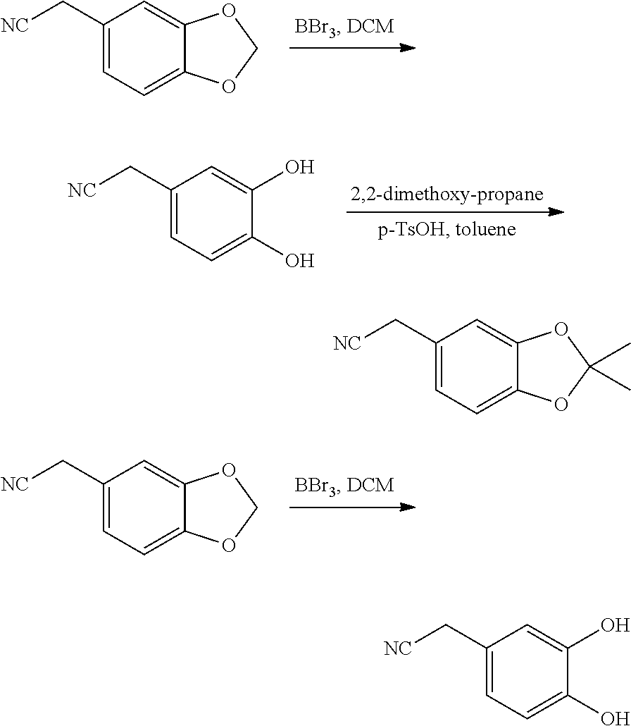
C1(C[NC])=CC=C2C(=C1)OCO2.C1(C[NC])=CC=C2C(=C1)OCO2.C1(C[NC])=CC=C(O)C(O)=C1.C1(C[NC])=CC=C2C(=C1)OC(C)(C)O2.C1(C[NC])=CC=C(O)C(O)=C1
